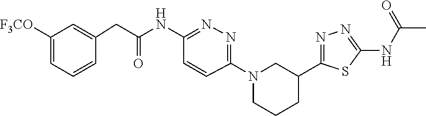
C1([F3CO])=CC=CC(CC(NC2=NN=C(N3CCCC(C4=NN=C(NC(C)=O)S4)C3)C=C2)=O)=C1
